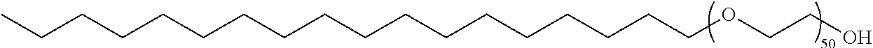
C(CCCCCCCOCCO)CCCCCCCCCC
